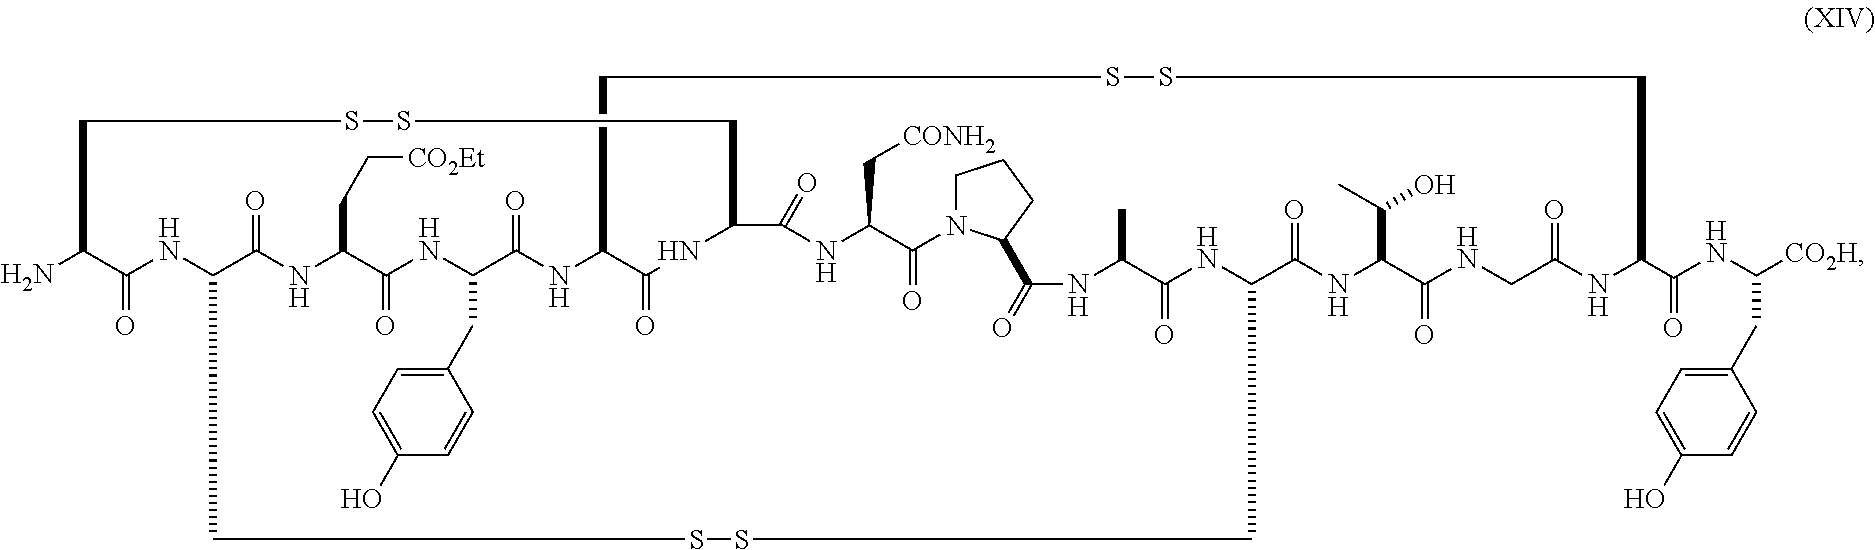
NC1C(=O)NC2C(=O)NC(CC[CO2Et])C(=O)NC(CC3=CC=C(O)C=C3)C(=O)NC3C(=O)NC(C(=O)NC(C[CONH2])C(=O)N4CCCC4C(=O)NC(C)C(=O)NC(C(=O)NC(C(C)O)C(=O)NCC(=O)NC(C(=O)NC([CO2H])CC4=CC=C(O)C=C4)CSSC3)CSSC2)CSSC1
